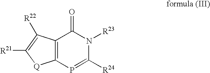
P1=C([R24])N([R23])C(=O)C2=C1[Q]C([R21])=C2[R22]
